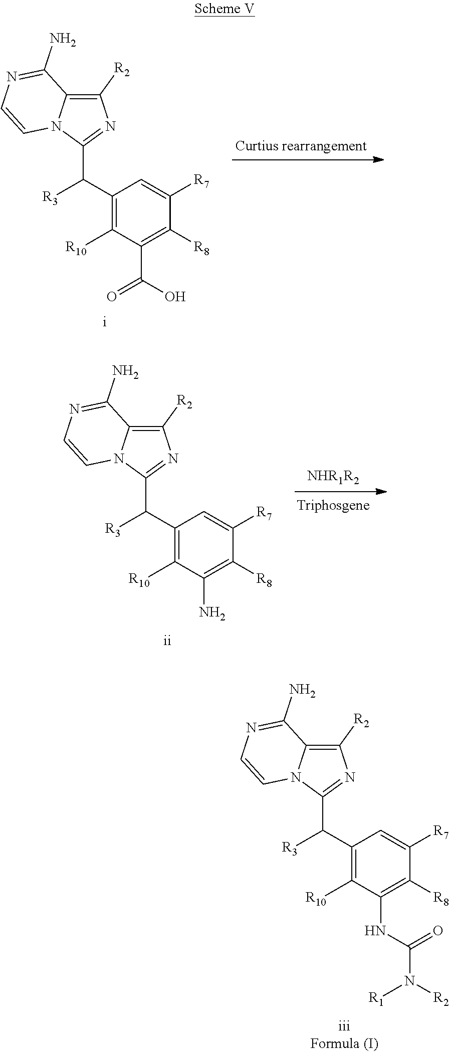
C1(C([R3])C2=NC([R2])=C3N2C=CN=C3N)=C([R10])C(C(=O)O)=C([R8])C([R7])=C1.C1(C([R3])C2=NC([R2])=C3N2C=CN=C3N)=C([R10])C(N)=C([R8])C([R7])=C1.[NHR1R2].C1(C([R3])C2=NC([R2])=C3N2C=CN=C3N)=C([R10])C(NC(N([R1])[R2])=O)=C([R8])C([R7])=C1
